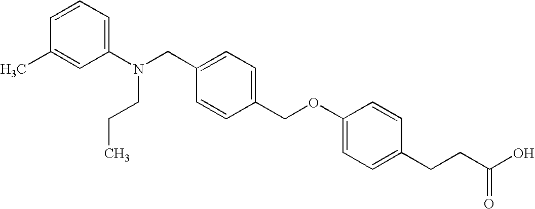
C1(N(CC2=CC=C(COC3=CC=C(CCC(O)=O)C=C3)C=C2)CCC)=CC=CC(C)=C1
